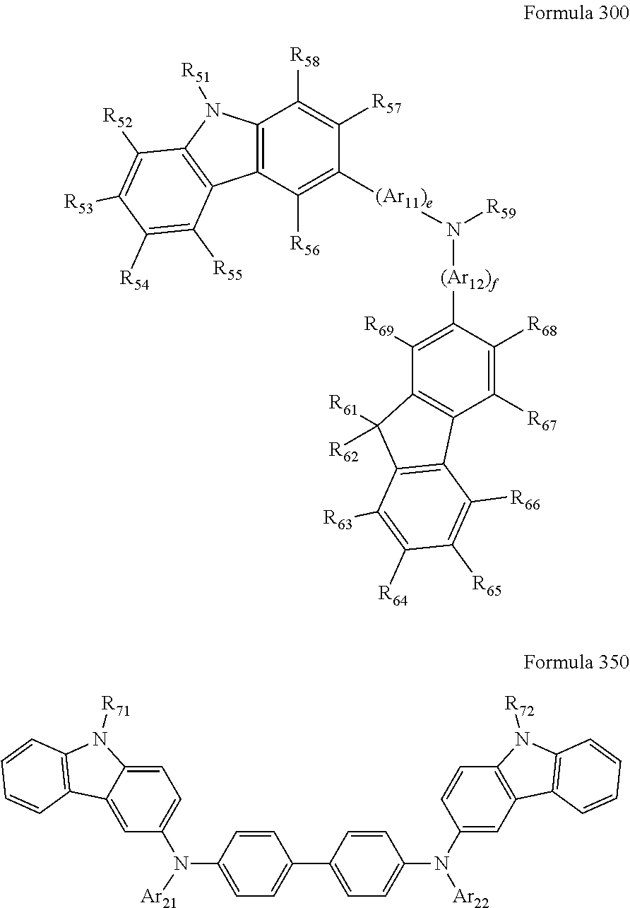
C12=C(C([R56])=C([(Ar11)e]N([(Ar12)f]C3=C([R69])C4=C(C([R67])=C3[R68])C3=C(C4([R61])[R62])C([R63])=C([R64])C([R65])=C3[R66])[R59])C([R57])=C1[R58])C1=C(N2[R51])C([R52])=C([R53])C([R54])=C1[R55].C1=C2C(=CC(N([Ar21])C3=CC=C(C4=CC=C(N([Ar22])C5=CC6=C(C=C5)N([R72])C5=C6C=CC=C5)C=C4)C=C3)=C1)C1=C(N2[R71])C=CC=C1
